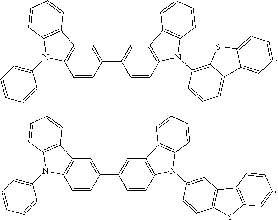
C1=CC(C2=CC3=C(C=C2)N(C2=C4C(=CC=C2)C2=CC=CC=C2S4)C2=C3C=CC=C2)=CC2=C1N(C1=CC=CC=C1)C1=C2C=CC=C1.C1=CC(C2=CC3=C(C=C2)N(C2=CC4=C(C=C2)SC2=C4C=CC=C2)C2=C3C=CC=C2)=CC2=C1N(C1=CC=CC=C1)C1=C2C=CC=C1
